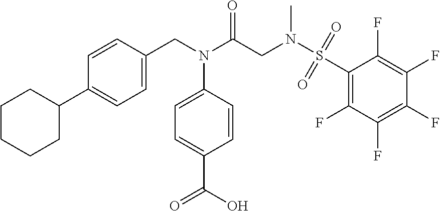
C1=CC(CN(C(CN(S(C2=C(F)C(F)=C(F)C(F)=C2F)(=O)=O)C)=O)C2=CC=C(C(=O)O)C=C2)=CC=C1C1CCCCC1
